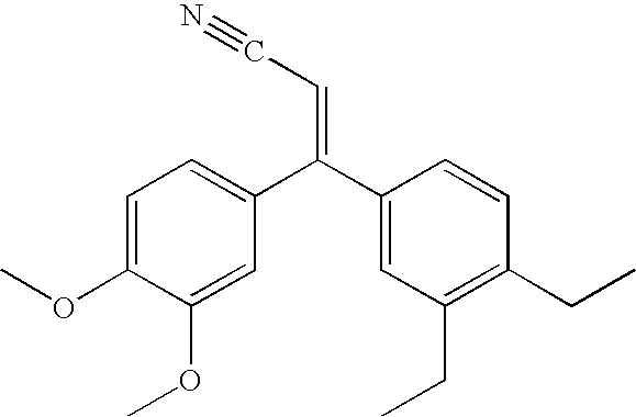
C1=C(C(C2=CC(CC)=C(CC)C=C2)=CC#N)C=C(OC)C(OC)=C1
